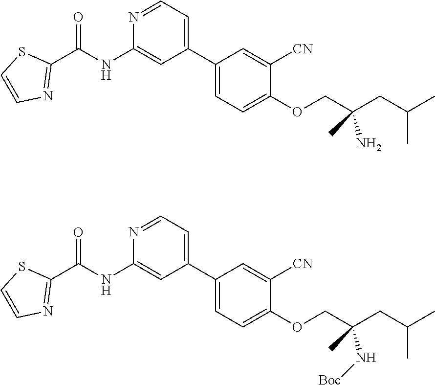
C1(C2=CC=NC(NC(C3=NC=CS3)=O)=C2)=CC=C(OCC(CC(C)C)(N)C)C([CN])=C1.C1(C2=CC=NC(NC(C3=NC=CS3)=O)=C2)=CC=C(OCC(CC(C)C)(C)N[Boc])C([CN])=C1
